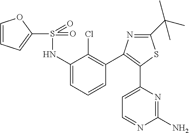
S(=O)(NC1=CC=CC(C2=C(C3=CC=NC(N)=N3)SC(C(C)(C)C)=N2)=C1Cl)(=O)C1=CC=CO1
